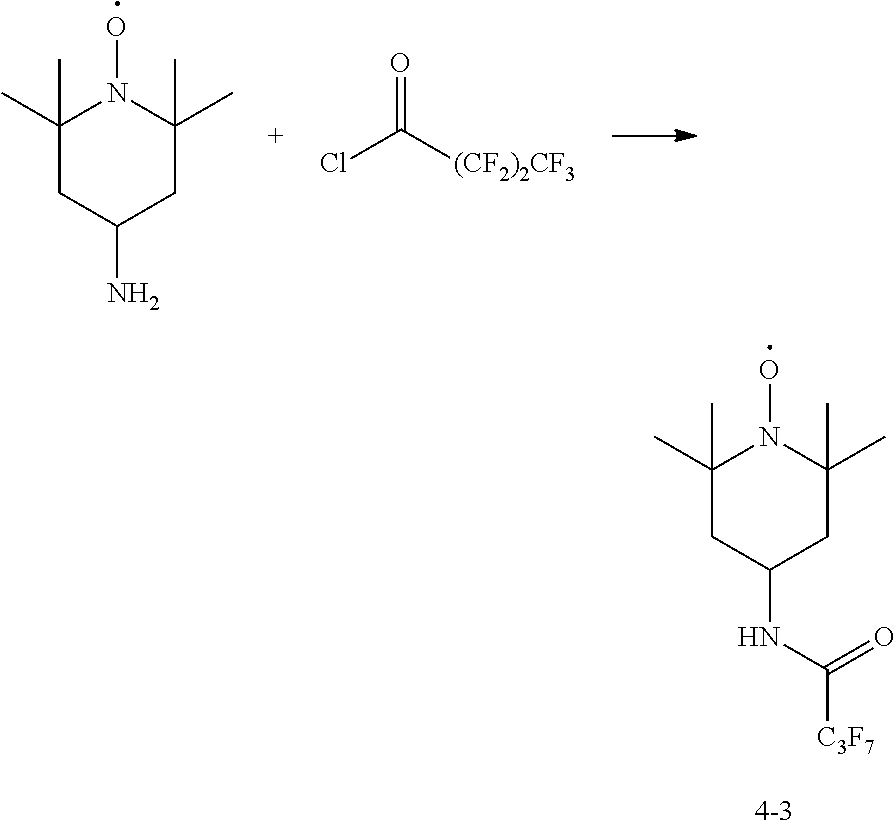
C1(C)(C)CC(NC(=O)[C3F7])CC(C)(C)N1O.C1(C)(C)CC(N)CC(C)(C)N1O.ClC([(CF2)2CF3])=O
